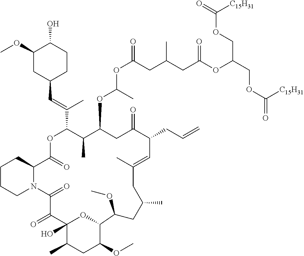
C1CCN2C(C1)C(=O)OC(C(=CC1CCC(O)C(OC)C1)C)C(C)C(OC(OC(=O)CC(CC(OC(COC(=O)[C15H31])COC(=O)[C15H31])=O)C)C)CC(=O)C(CC=C)C=C(C)CC(C)CC(OC)C1C(OC)CC(C)C(O)(C(=O)C2=O)O1
